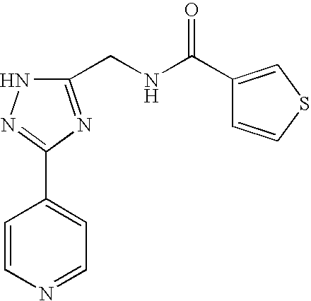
C1(CNC(C2=CSC=C2)=O)=NC(C2=CC=NC=C2)=NN1
